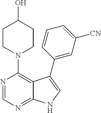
C12=NC=NC(N3CCC(O)CC3)=C1C(C1=CC([CN])=CC=C1)=CN2
